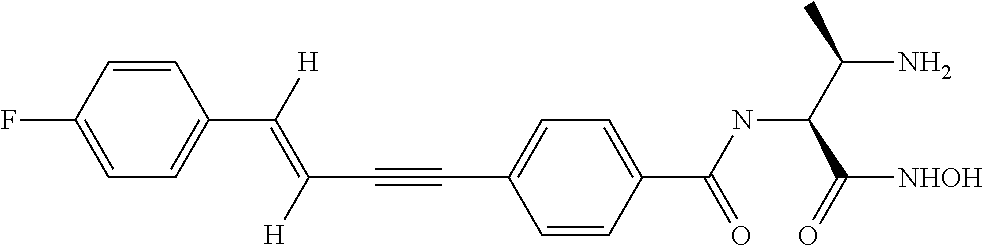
C1=CC(F)=CC=C1C(=C(C#CC1=CC=C(C(NC(C(N)C)C([NHOH])=O)=O)C=C1)[H])[H]
